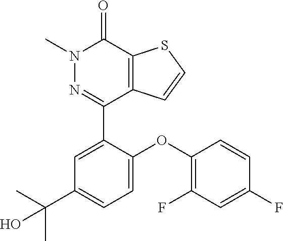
S1C=CC2=C1C(=O)N(C)N=C2C1=CC(C(C)(C)O)=CC=C1OC1=C(F)C=C(F)C=C1
